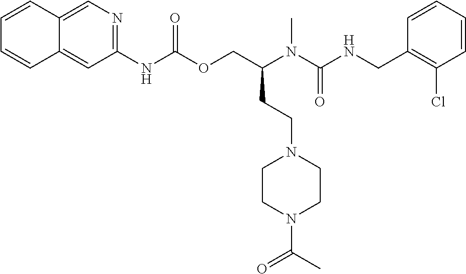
C1=CC(CNC(N(C(COC(NC2=NC=C3C(=C2)C=CC=C3)=O)CCN2CCN(C(C)=O)CC2)C)=O)=C(Cl)C=C1
